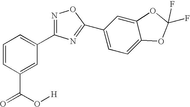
C1=CC(C(=O)O[H])=CC(C2=NOC(C3=CC=C4C(=C3)OC(F)(F)O4)=N2)=C1
